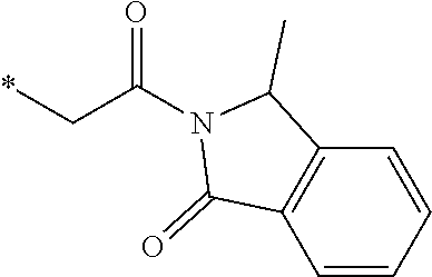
C(C(N1C(=O)C2=C(C1C)C=CC=C2)=O)*
